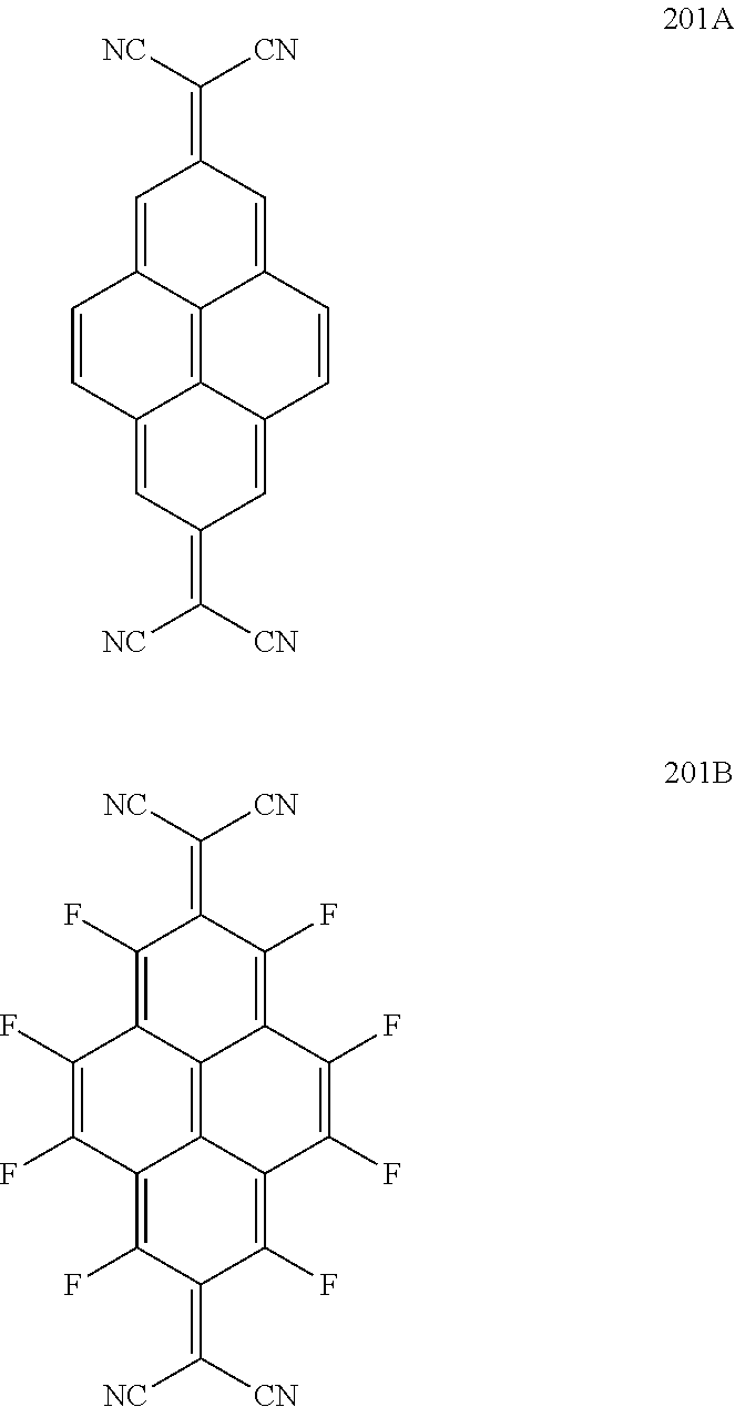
C1=C2C3=C4C(=CC(=C([CN])[NC])C=C4C=CC3=CC1=C([NC])[CN])C=C2.C1(F)=C2C3=C4C(=C(F)C(=C([CN])[NC])C(F)=C4C(F)=C(F)C3=C(F)C1=C([NC])[CN])C(F)=C2F
